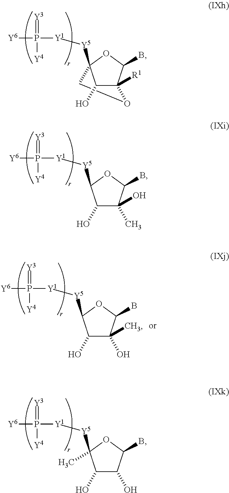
O1CC2([Y5][Y1]P([Y6])(=[Y3])[Y4])C(O)C1([R1])C(B)O2.CC1(O)C(O)C([Y5][Y1]P([Y6])(=[Y3])[Y4])OC1B.OC1(C)C(O)C([Y5][Y1]P([Y6])(=[Y3])[Y4])OC1B.OC1C(O)C([Y5][Y1]P([Y6])(=[Y3])[Y4])(C)OC1B
